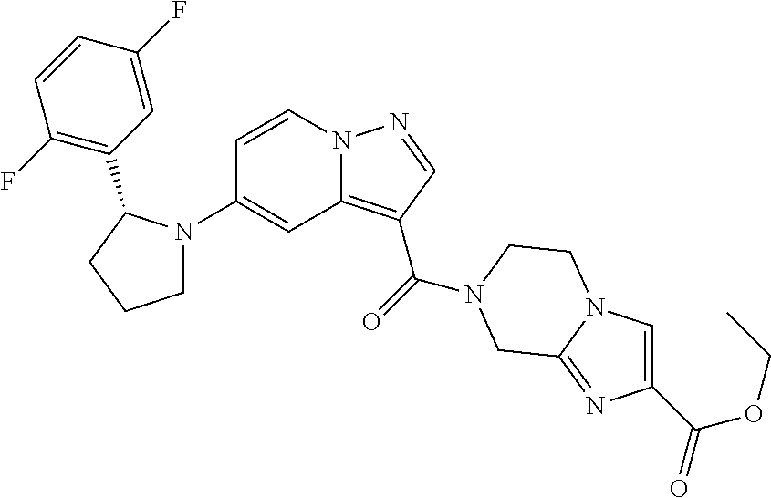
C1(N2CCCC2C2=C(F)C=CC(F)=C2)=CC2=C(C(=O)N3CCN4C=C(C(=O)OCC)N=C4C3)C=NN2C=C1
